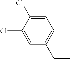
CCC1=CC=C(Cl)C(Cl)=C1
